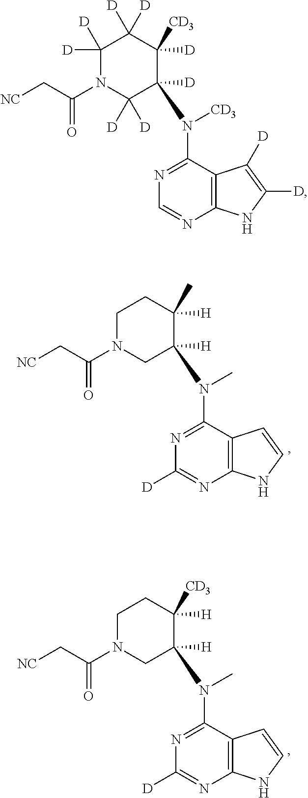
C12=C(C(N([CD3])C3([D])C([D])([D])N(C(C[NC])=O)C([D])([D])C([D])([D])C3([D])[CD3])=NC=N1)C([D])=C([D])N2.C12=C(C(N(C)C3([H])CN(C(C[NC])=O)CCC3([H])C)=NC([D])=N1)C=CN2.C12=C(C(N(C)C3([H])CN(C(C[NC])=O)CCC3([H])[CD3])=NC([D])=N1)C=CN2
